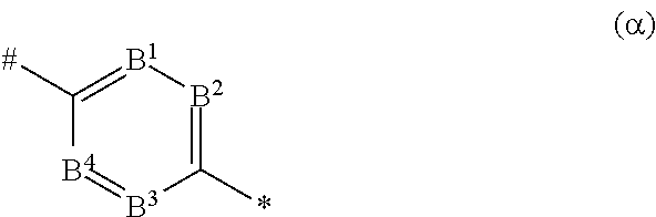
C1(*)=[B2][B1]=C([#])[B4]=[B3]1
